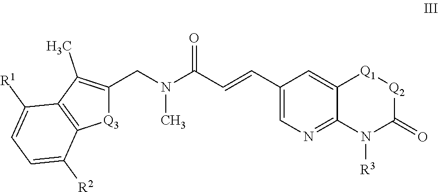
CN(C(C=CC1=CN=C2N([R3])C(=O)[Q2][Q1]C2=C1)=O)CC1=C(C)C2=C([Q3]1)C([R2])=CC=C2[R1]
